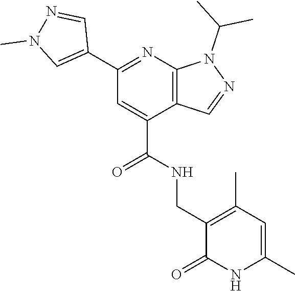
C1(C2=CN(C)N=C2)=NC2=C(C(C(=O)NCC3=C(C)C=C(C)NC3=O)=C1)C=NN2C(C)C
